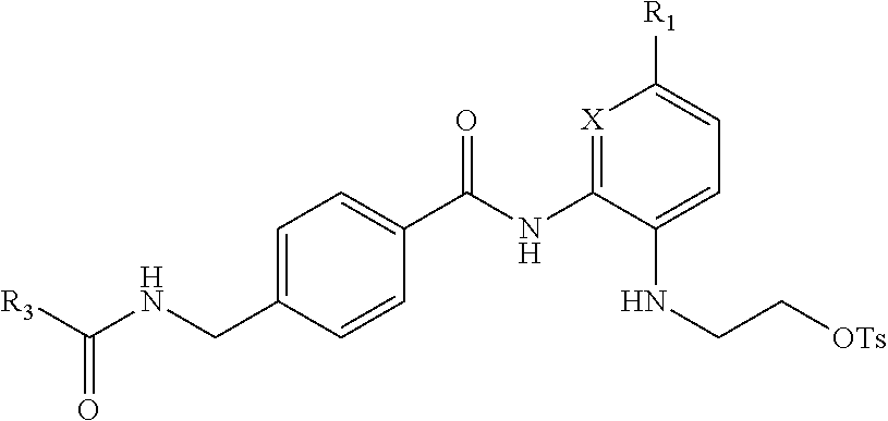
C1=C(CNC([R3])=O)C=CC(C(NC2=[X]C([R1])=CC=C2NCC[OTs])=O)=C1
